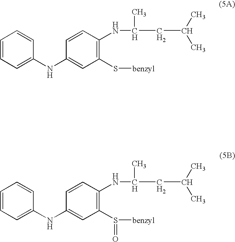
C1=CC=C(NC2=CC(S[benzyl])=C(NC(C)CC(C)C)C=C2)C=C1.C1=CC=C(NC2=CC(S([benzyl])=O)=C(NC(C)CC(C)C)C=C2)C=C1
